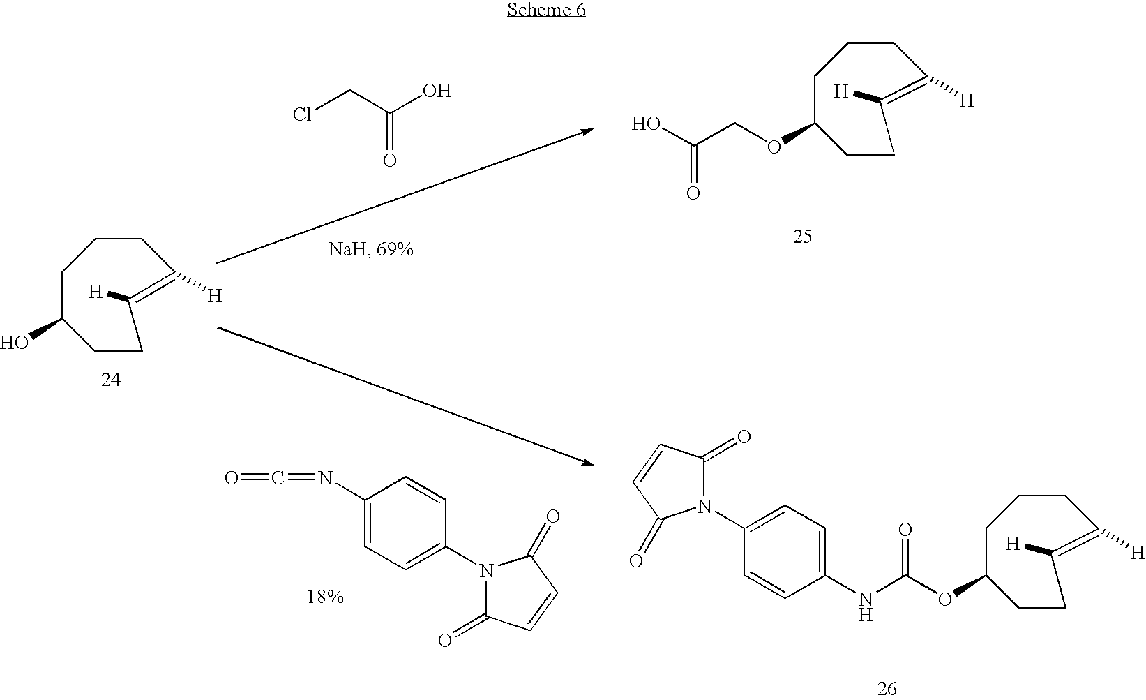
C1C(O)CCC([H])=C([H])CC1.OC(COC1CCC([H])=C([H])CCC1)=O.C1(NC(OC2CCC([H])=C([H])CCC2)=O)=CC=C(N2C(=O)C=CC2=O)C=C1.ClCC(O)=O.C1(N=C=O)=CC=C(N2C(=O)C=CC2=O)C=C1
